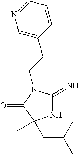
N1C(=N)N(CCC2=CN=CC=C2)C(=O)C1(CC(C)C)C
